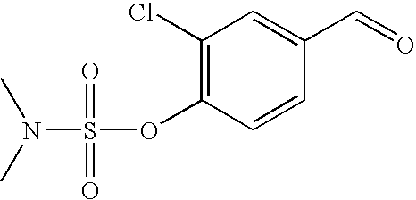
C1=CC(C=O)=CC(Cl)=C1OS(=O)(=O)N(C)C
